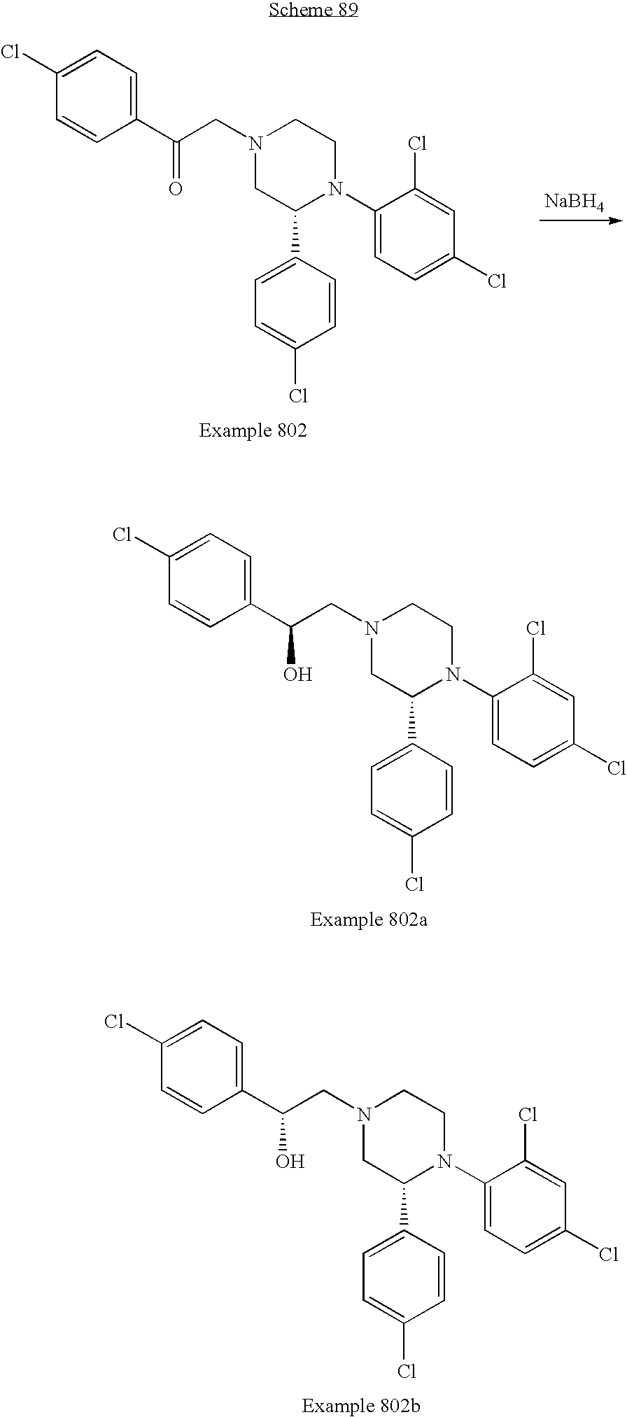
N1(CC(C2=CC=C(Cl)C=C2)O)CC(C2=CC=C(Cl)C=C2)N(C2=CC=C(Cl)C=C2Cl)CC1.N1(CC(C2=CC=C(Cl)C=C2)O)CC(C2=CC=C(Cl)C=C2)N(C2=CC=C(Cl)C=C2Cl)CC1.[NaBH4].N1(CC(C2=CC=C(Cl)C=C2)=O)CC(C2=CC=C(Cl)C=C2)N(C2=CC=C(Cl)C=C2Cl)CC1
